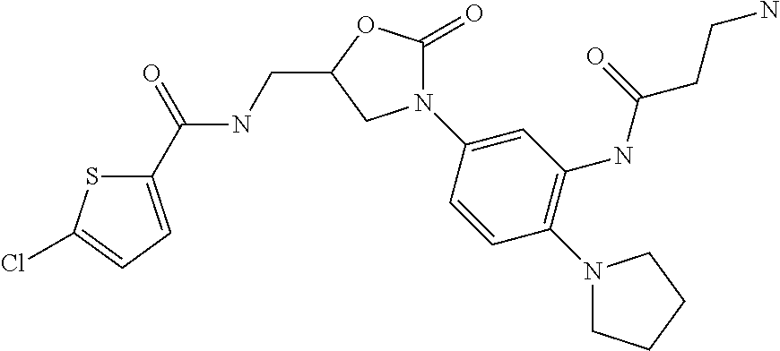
C1(C(=O)NCC2OC(=O)N(C3=CC(NC(CCN)=O)=C(N4CCCC4)C=C3)C2)=CC=C(Cl)S1
